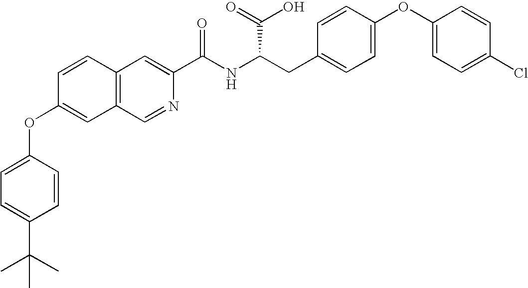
C1=CC2=C(C=C1OC1=CC=C(C(C)(C)C)C=C1)C=NC(C(NC(CC1=CC=C(OC3=CC=C(Cl)C=C3)C=C1)C(O)=O)=O)=C2
